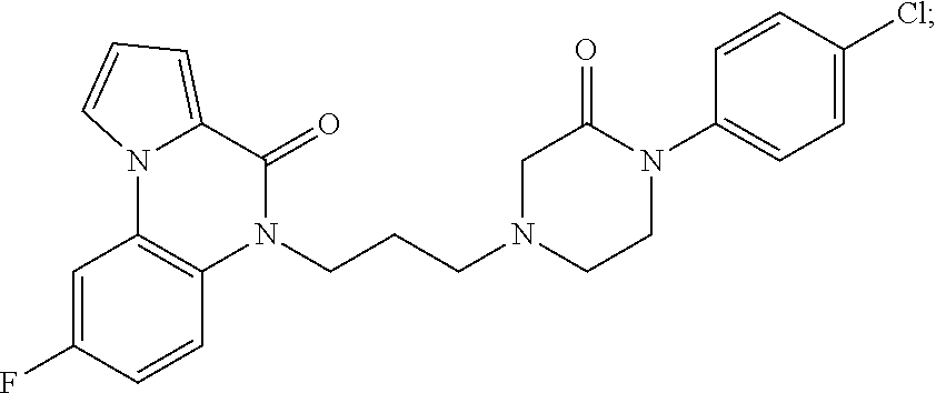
C1=CC(F)=CC2=C1N(CCCN1CCN(C3=CC=C(Cl)C=C3)C(=O)C1)C(=O)C1=CC=CN21
